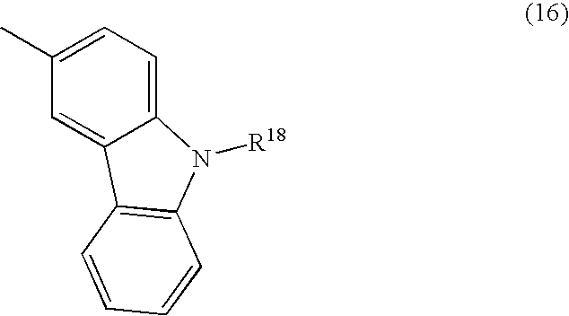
C12=CC=C(C)C=C1C1=C(N2[R18])C=CC=C1
